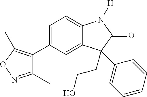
C1(C2=C(C)ON=C2C)=CC=C2C(=C1)C(CCO)(C1=CC=CC=C1)C(=O)N2[H]
